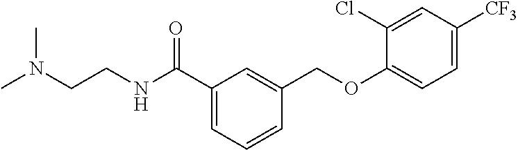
C1(C(NCCN(C)C)=O)=CC=CC(COC2=CC=C([CF3])C=C2Cl)=C1
